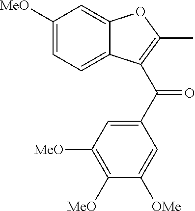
C1([MeO])=CC=C2C(=C1)OC(C)=C2C(C1=CC([MeO])=C([MeO])C([OMe])=C1)=O
